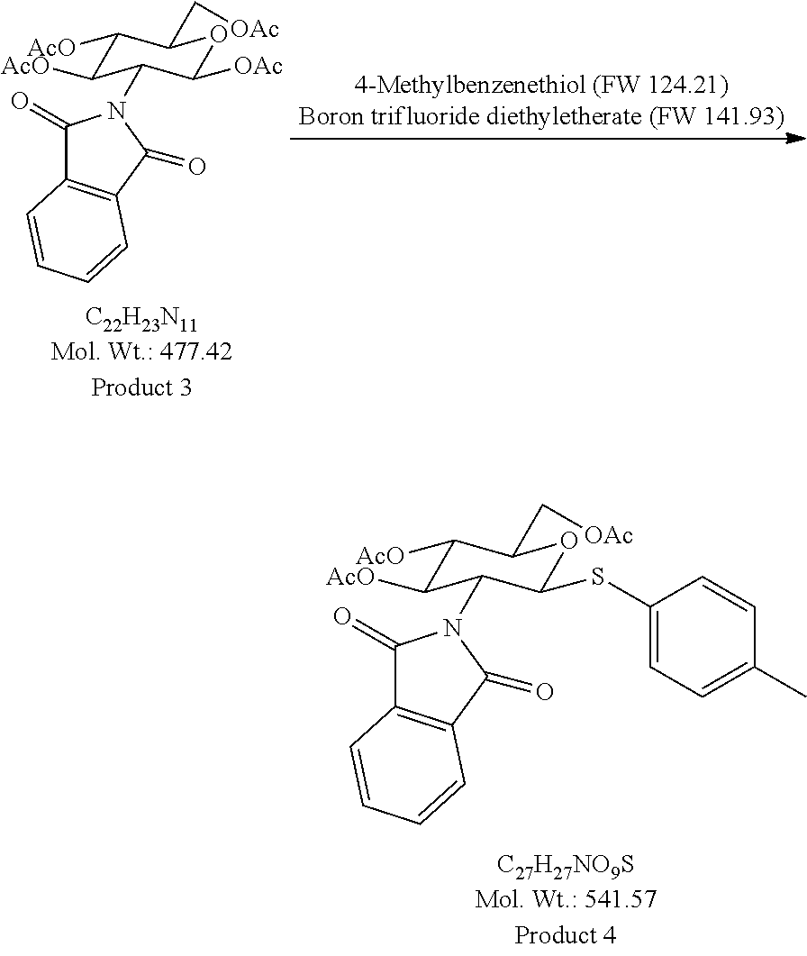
C1(SC2=CC=C(C)C=C2)OC(C[OAc])C([AcO])C([AcO])C1N1C(=O)C2=C(C1=O)C=CC=C2.C1([OAc])OC(C[OAc])C([AcO])C([AcO])C1N1C(=O)C2=C(C1=O)C=CC=C2
